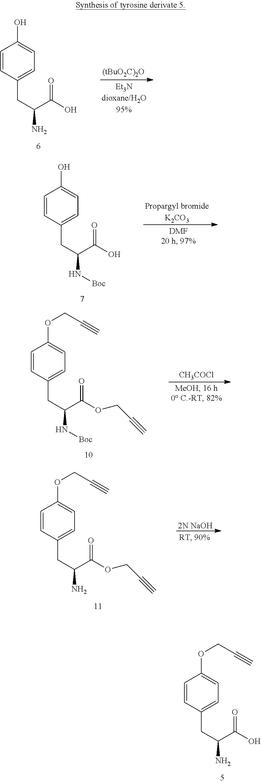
C1=CC(CC(C(=O)O)N)=CC=C1O.C1=CC(CC(C(=O)O)N)=CC=C1OCC#C.C1=CC(CC(C(=O)O)N[Boc])=CC=C1O.[Propargyl bromideK2CO3].[CH3COCl].C1=CC(CC(C(=O)OCC#C)N[Boc])=CC=C1OCC#C.C1=CC(CC(C(=O)OCC#C)N)=CC=C1OCC#C.[2N NaOH]
